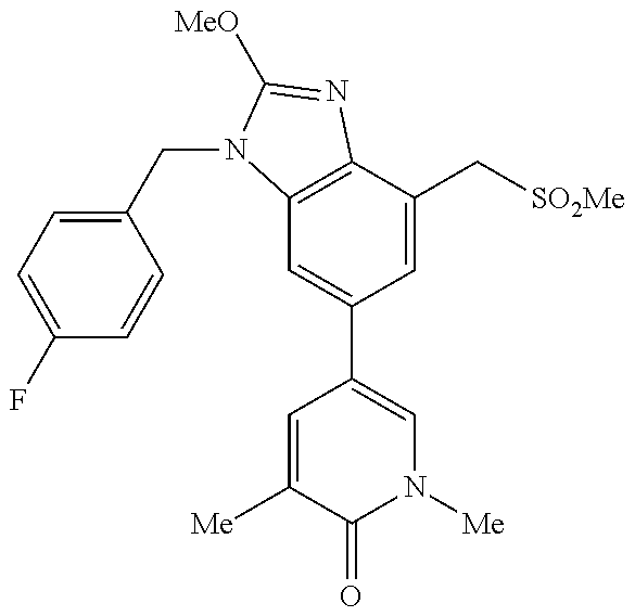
C12=C(C(C[SO2Me])=CC(C3=CN([Me])C(=O)C([Me])=C3)=C1)N=C([MeO])N2CC1=CC=C(F)C=C1
